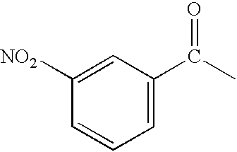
C1=C(C(C)=O)C=C([NO2])C=C1
